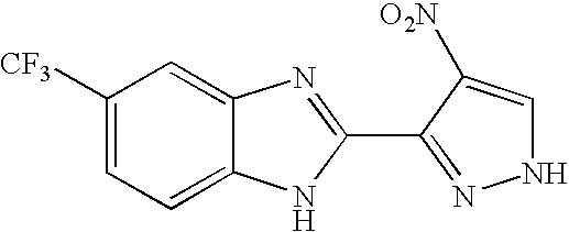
C1([CF3])=CC=C2C(=C1)N=C(C1=NNC=C1[O2N])N2
